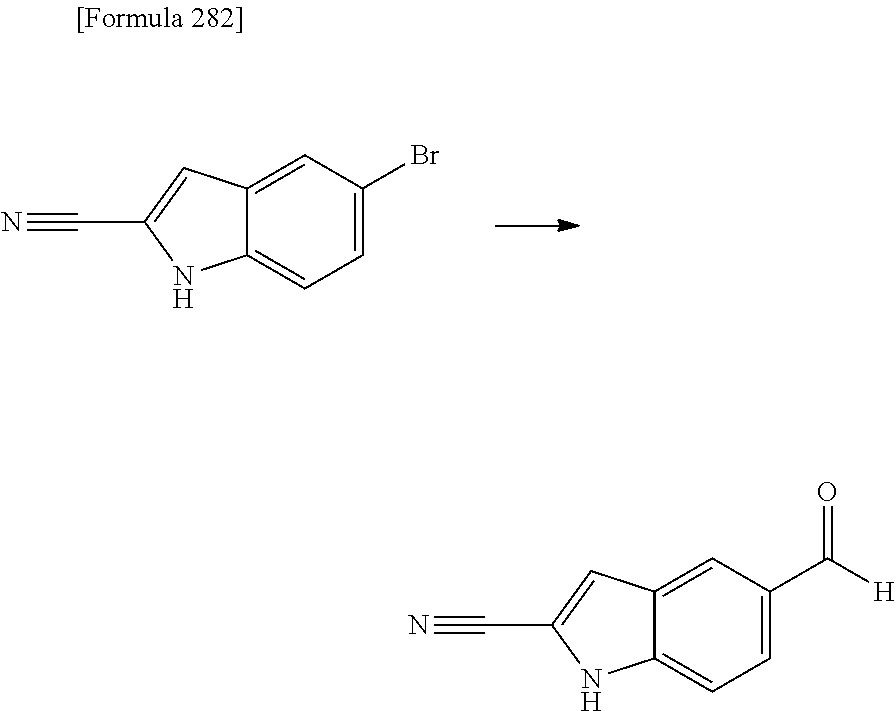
C1(Br)=CC=C2C(=C1)C=C(C#N)N2.C1(C([H])=O)=CC=C2C(=C1)C=C(C#N)N2
